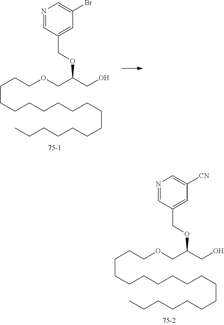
C(CCCCCCCCCCCCC)CCCCOCC(CO)OCC1=CC([CN])=CN=C1.C(CCCCCCCCCCCCC)CCCCOCC(CO)OCC1=CC(Br)=CN=C1
